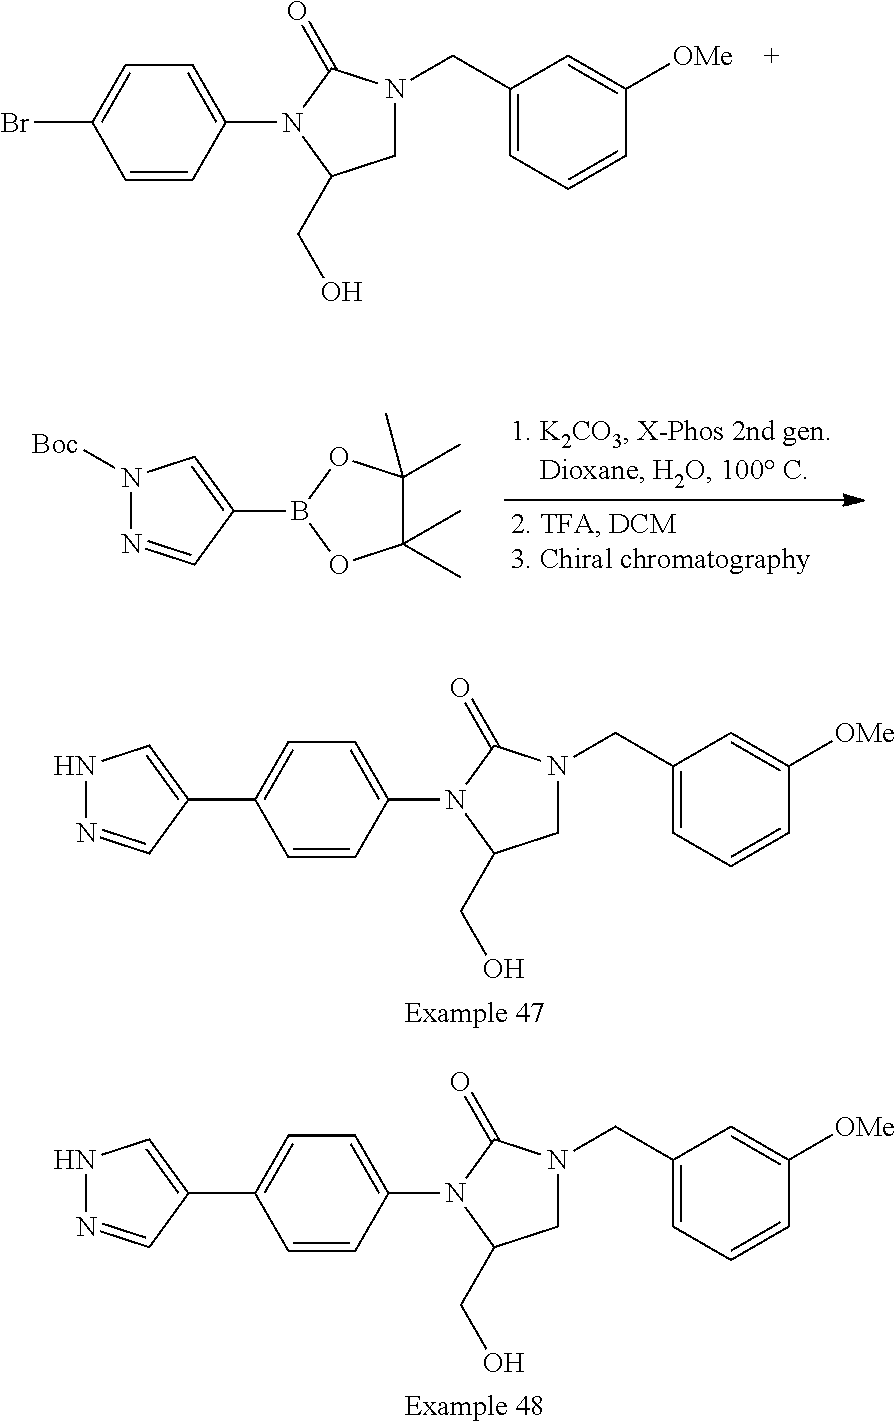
C1=C(N2C(CO)CN(CC3=CC=CC([OMe])=C3)C2=O)C=CC(C2=CNN=C2)=C1.C1=C(N2C(CO)CN(CC3=CC=CC([OMe])=C3)C2=O)C=CC(C2=CNN=C2)=C1.C1=C(N2C(CO)CN(CC3=CC=CC([OMe])=C3)C2=O)C=CC(Br)=C1.N1([Boc])N=CC(B2OC(C)(C)C(C)(C)O2)=C1
